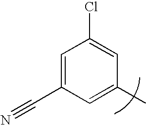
C1=C(C#N)C=C(C)C=C1Cl
